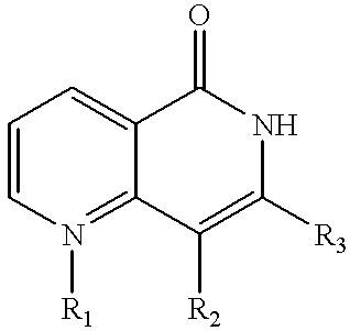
C1=CN([R1])=C2C(=C1)C(=O)NC([R3])=C2[R2]
